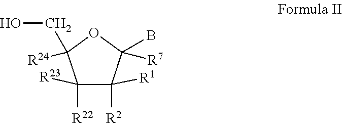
OCC1([R24])C([R22])([R23])C([R2])([R1])C(B)([R7])O1
